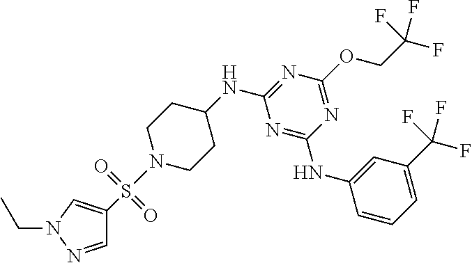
C1=NN(CC)C=C1S(N1CCC(NC2=NC(OCC(F)(F)F)=NC(NC3=CC(C(F)(F)F)=CC=C3)=N2)CC1)(=O)=O
